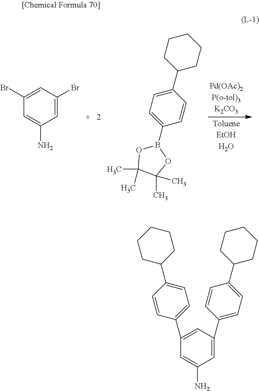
C1=C(Br)C=C(N)C=C1Br.B1(C2=CC=C(C3CCCCC3)C=C2)OC(C)(C)C(C)(C)O1.C1=C(C2=CC=C(C3CCCCC3)C=C2)C=C(N)C=C1C1=CC=C(C2CCCCC2)C=C1
